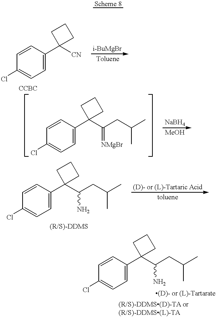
C1=C(C2([CN])CCC2)C=CC(Cl)=C1.C1=C(C2(C(CC(C)C)=[NMgBr])CCC2)C=CC(Cl)=C1.C1=C(C2(C(CC(C)C)N)CCC2)C=CC(Cl)=C1.C1=C(C2(C(CC(C)C)N)CCC2)C=CC(Cl)=C1
